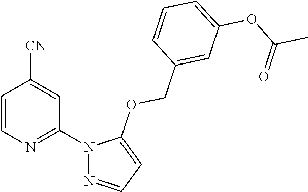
C1=CN=C(N2N=CC=C2OCC2=CC(OC(C)=O)=CC=C2)C=C1[CN]
